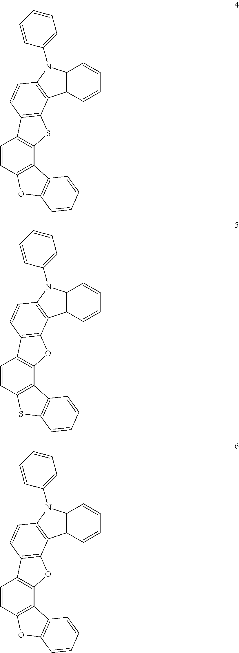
C12=C(C=CC=C1)N(C1=CC=CC=C1)C1=C2C2=C(C=C1)C1=C(S2)C2=C(C=C1)OC1=C2C=CC=C1.C12=C(C=CC=C1)N(C1=CC=CC=C1)C1=C2C2=C(C=C1)C1=C(O2)C2=C(C=C1)SC1=C2C=CC=C1.C12=C(C=CC=C1)N(C1=CC=CC=C1)C1=C2C2=C(C=C1)C1=C(O2)C2=C(C=C1)OC1=C2C=CC=C1
